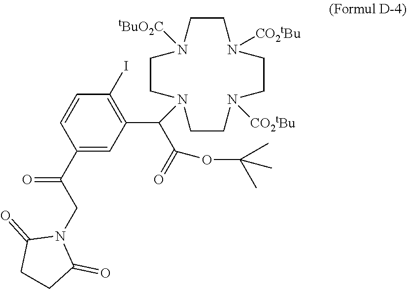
C1(C(CN2C(=O)CCC2=O)=O)=CC(C(C(=O)OC(C)(C)C)N2CCN([tBuO2C])CCN([CO2tBu])CCN([CO2tBu])CC2)=C(I)C=C1
